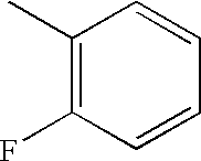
C1(F)=C(C)C=CC=C1
